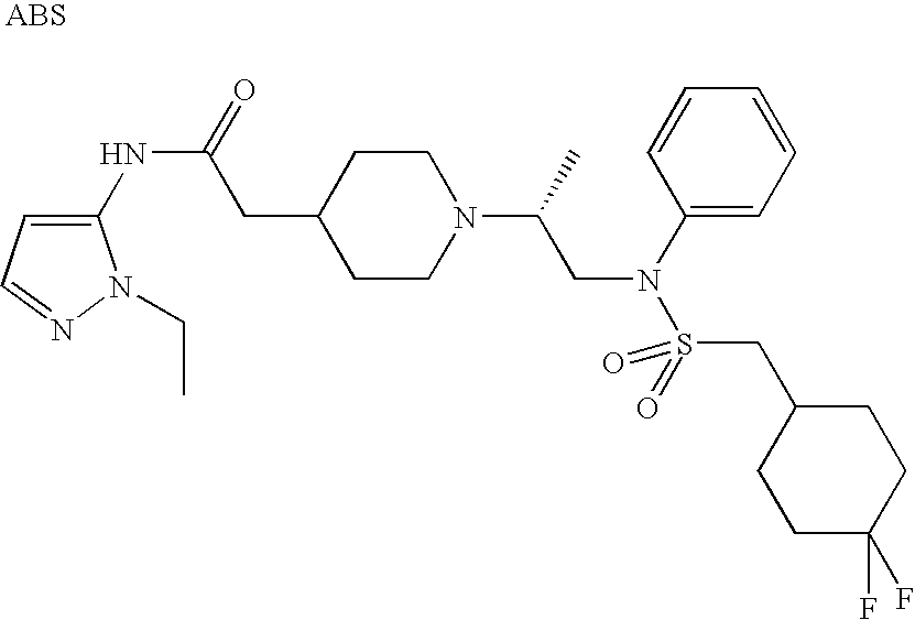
N(C(=O)CC1CCN(C(C)CN(S(=O)(CC2CCC(F)(F)CC2)=O)C2=CC=CC=C2)CC1)C1=CC=NN1CC
